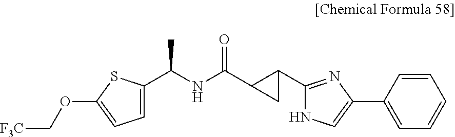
C(NC(=O)C1CC1C1=NC(C2=CC=CC=C2)=CN1)(C)C1=CC=C(OC[F3C])S1
